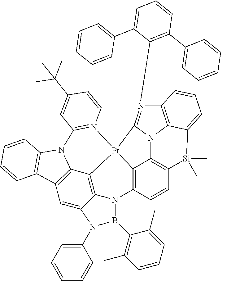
C12=C3C4=CC5=C1N(C1=N([Pt]26C2=C(C=CC7=C2N2C8=C(C=CC=C8[Si]7(C)C)N(C7=C(C8=CC=CC=C8)C=CC=C7C7=CC=CC=C7)=C62)N3B(C2=C(C)C=CC=C2C)N4C2=CC=CC=C2)C=CC(C(C)(C)C)=C1)C1=C5C=CC=C1
